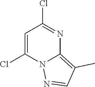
C1=C(Cl)N2C(=C(C)C=N2)N=C1Cl
